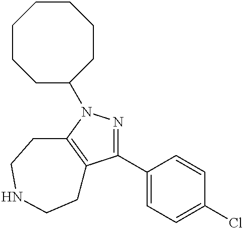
C1(C2=NN(C3CCCCCCC3)C3=C2CCNCC3)=CC=C(Cl)C=C1
